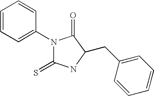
C1=CC=C(N2C(=S)NC(CC3=CC=CC=C3)C2=O)C=C1
